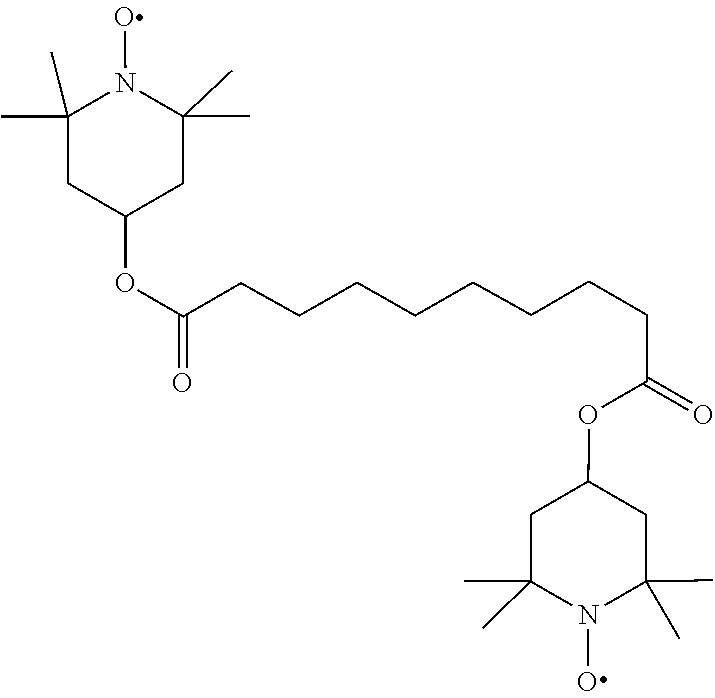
N1(O)C(C)(C)CC(OC(=O)CCCCCCCCC(OC2CC(C)(C)N(O)C(C)(C)C2)=O)CC1(C)C
